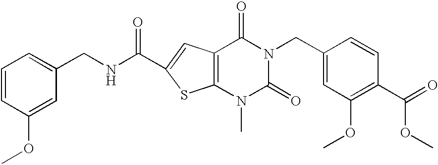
C1=CC(OC)=CC(CNC(=O)C2=CC3=C(S2)N(C)C(=O)N(CC2=CC(OC)=C(C(=O)OC)C=C2)C3=O)=C1
